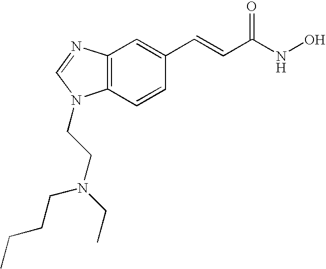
C12=C(C=CC(C=CC(=O)NO)=C1)N(CCN(CCCC)CC)C=N2
